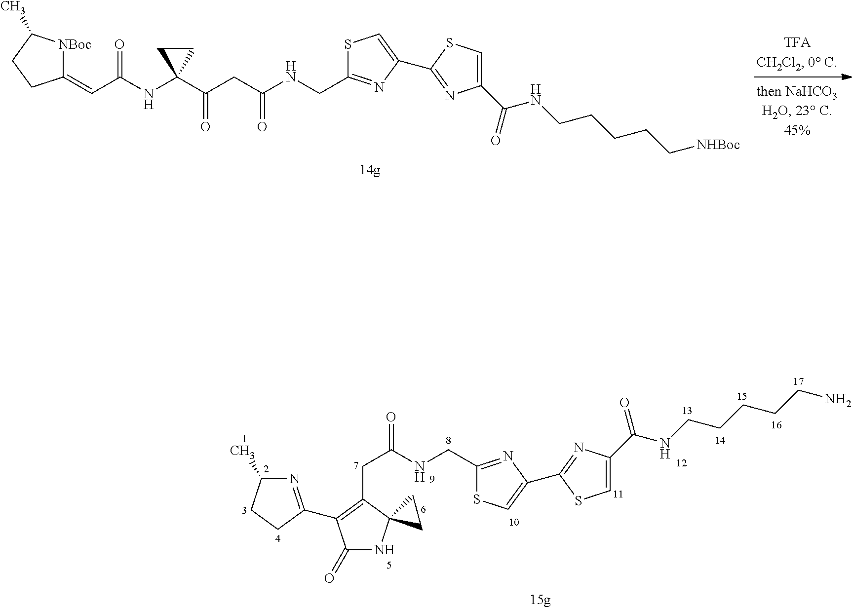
C1(=CC(NC2(C(CC(NCC3=NC(C4=NC(C(=O)NCCCCC[NHBoc])=CS4)=CS3)=O)=O)CC2)=O)[NBoc]C(C)CC1.N1=C(C2=C(CC(=O)NCC3=NC(C4=NC(C(=O)NCCCCCN)=CS4)=CS3)C3(NC2=O)CC3)CCC1C
